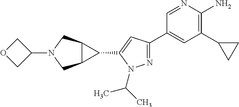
N1=C(C2=CC(C3CC3)=C(N)N=C2)C=C(C2C3C2CN(C2COC2)C3)N1C(C)C
